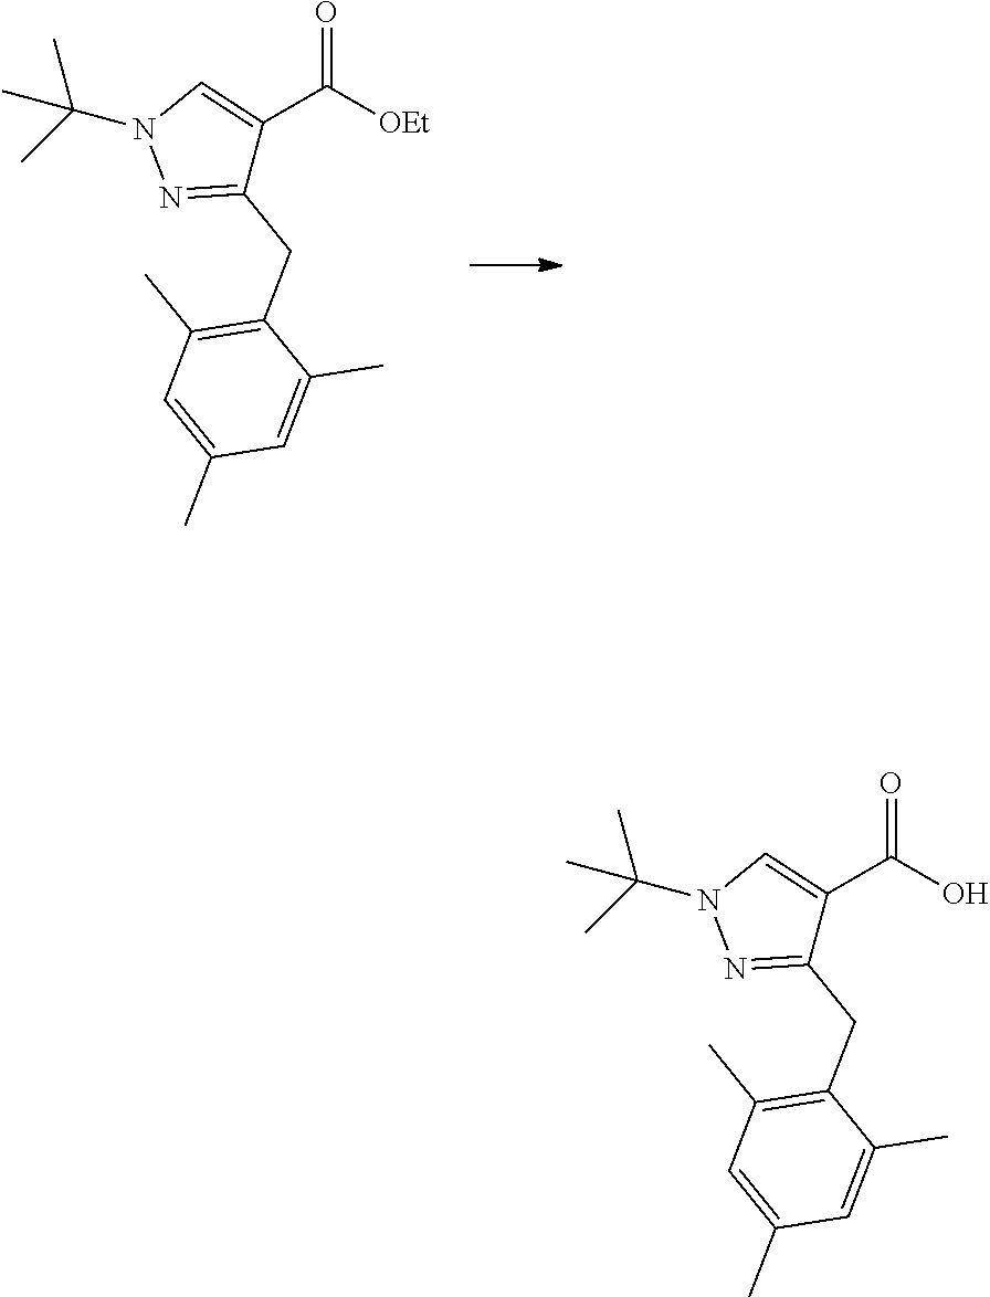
N1=C(CC2=C(C)C=C(C)C=C2C)C(C(O)=O)=CN1C(C)(C)C.N1=C(CC2=C(C)C=C(C)C=C2C)C(C([OEt])=O)=CN1C(C)(C)C
